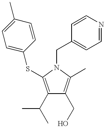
C1(C(C)C)=C(SC2=CC=C(C)C=C2)N(CC2=CC=NC=C2)C(C)=C1CO
